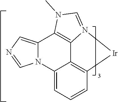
C12=C3C=CC=C1N1C(=CN=C1)C1=C2N(=CN1C)[Ir]3
